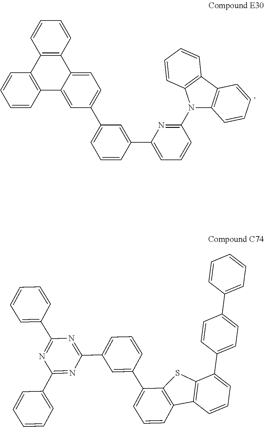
C1=CC(C2=CC=CC(N3C4=C(C5=C3C=CC=C5)C=CC=C4)=N2)=CC(C2=CC=C3C(=C2)C2=C(C4=C3C=CC=C4)C=CC=C2)=C1.C12=C(SC3=C1C=CC=C3C1=CC(C3=NC(C4=CC=CC=C4)=NC(C4=CC=CC=C4)=N3)=CC=C1)C(C1=CC=C(C3=CC=CC=C3)C=C1)=CC=C2
